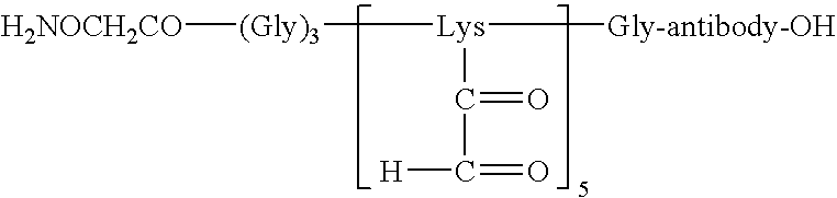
[(Gly)3]([Lys]([Gly-antibody-OH])C(C(=O)[H])=O)[H2NOCH2CO]
